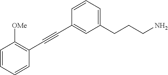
C1=CC=CC(C#CC2=CC(CCCN)=CC=C2)=C1[OMe]
